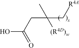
C([R4A])C(CC(O)=O)(C)[(R4D)w]
